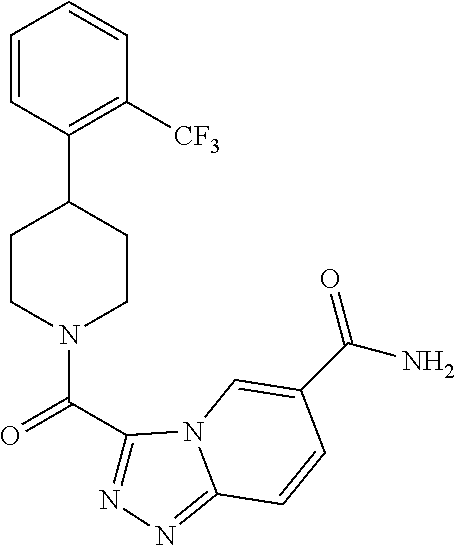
C1=CC(C2CCN(C(=O)C3=NN=C4N3C=C(C(N)=O)C=C4)CC2)=C([CF3])C=C1
